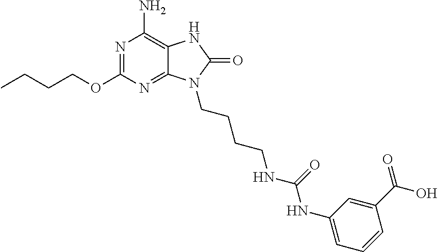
N1=C(OCCCC)N=C2C(=C1N)NC(=O)N2CCCCNC(=O)NC1=CC=CC(C(=O)O)=C1
